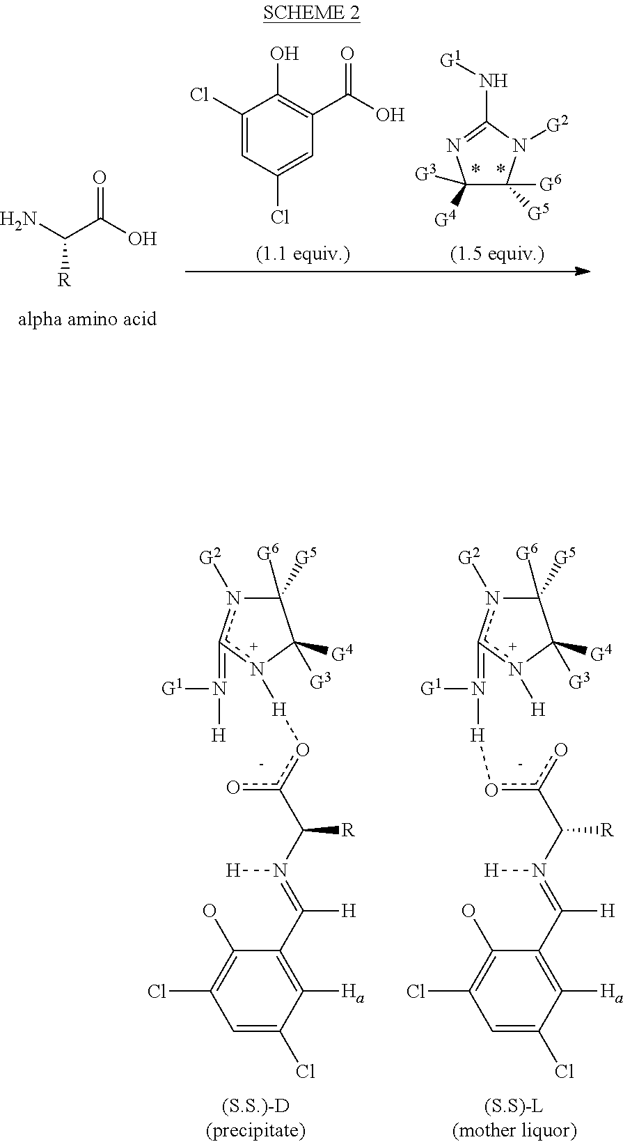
O=C(O)C(N)[R].C1([G3])([G4])C([G6])([G5])N([G2])C(N[G1])=N1.C1(Cl)=CC(Cl)=CC(C(O)=O)=C1O.C1=C(Cl)C([Ha])=C(C(=N([H])C(c(o[H]n2c(=N([H])[G1])n([G2])C([G6])([G5])C2([G4])[G3])o)[R])[H])C(O)=C1Cl.C1=C(Cl)C([Ha])=C(C(=N([H])C(c(o)o[H]N(=c2n([G2])C([G6])([G5])C([G4])([G3])n2[H])[G1])[R])[H])C(O)=C1Cl
